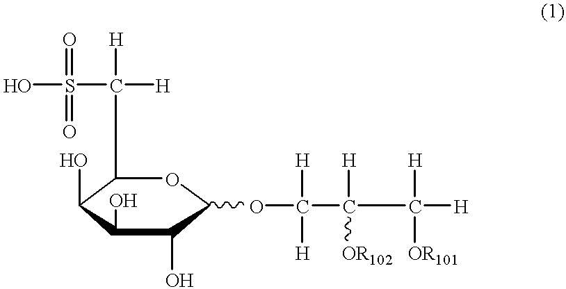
C1(C([H])([H])S(=O)(O)=O)C(O)C(O)C(O)C(OC(C([H])([OR102])C([H])([H])[OR101])([H])[H])O1
